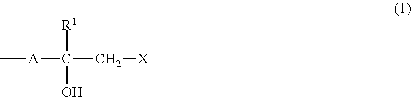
C[A]C([R1])(C[X])O
